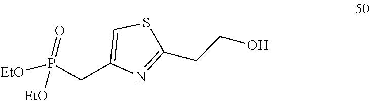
C(C1=CSC(CCO)=N1)P([EtO])(=O)[EtO]
